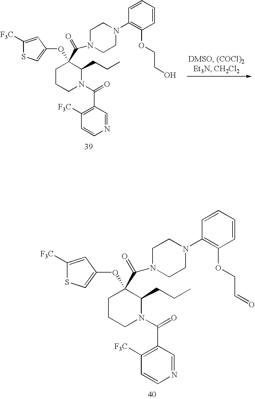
O(C1(C(N2CCN(C3=C(OCC=O)C=CC=C3)CC2)=O)CCCN(C(=O)C2=C([F3C])C=CN=C2)C1CCC)C1=CSC([F3C])=C1.O(C1(C(N2CCN(C3=C(OCCO)C=CC=C3)CC2)=O)CCCN(C(=O)C2=C([F3C])C=CN=C2)C1CCC)C1=CSC([F3C])=C1
